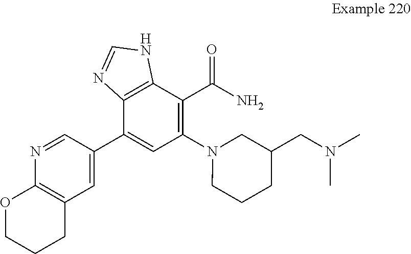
C1=C(C2=CC(N3CCCC(CN(C)C)C3)=C(C(N)=O)C3=C2N=CN3)C=NC2=C1CCCO2
